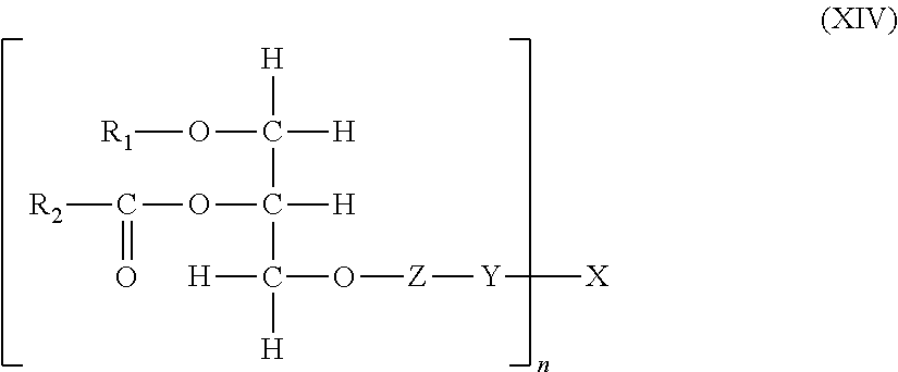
[R1]OC([H])([H])C(OC([R2])=O)([H])C([H])([H])O[Z][Y][X]
